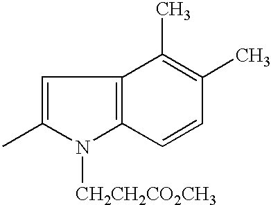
C1=C(C)N([CH2CH2CO2CH3])C2=C1C(C)=C(C)C=C2
